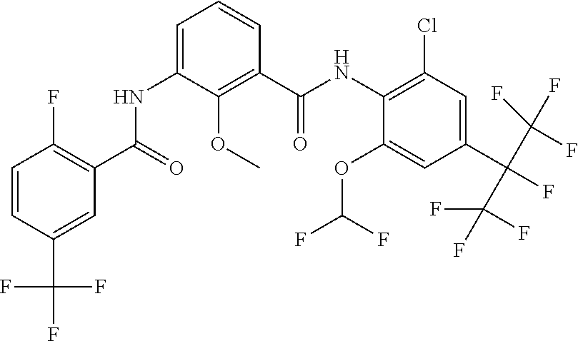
C1(OC(F)F)=CC(C(F)(C(F)(F)F)C(F)(F)F)=CC(Cl)=C1NC(C1=C(OC)C(NC(C2=C(F)C=CC(C(F)(F)F)=C2)=O)=CC=C1)=O
